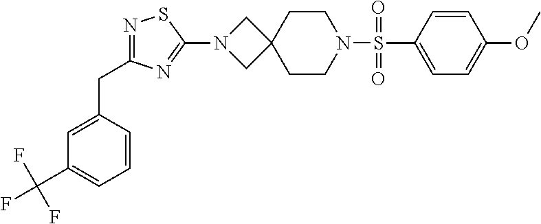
C1=C(S(N2CCC3(CC2)CN(C2=NC(CC4=CC(C(F)(F)F)=CC=C4)=NS2)C3)(=O)=O)C=CC(OC)=C1
